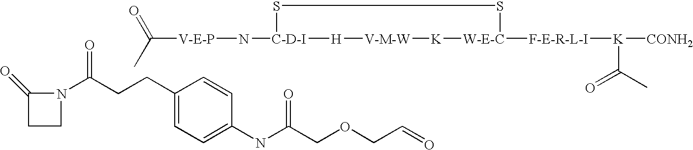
[V-E-P](N[C-D-I]1SS[W-E-C]([F-E-R-L-I][K]([CONH2])C(C)=O)[K][V-M-W][H]1)C(C)=O.O(CC(NC1=CC=C(CCC(N2C(=O)CC2)=O)C=C1)=O)CC=O
